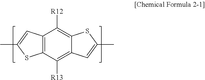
C12=C(C([R13])=C3C(=C1[R12])SC(C)=C3)SC(C)=C2
